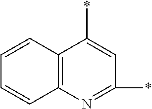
C1=CC2=C(C=C1)N=C(*)C=C2*
